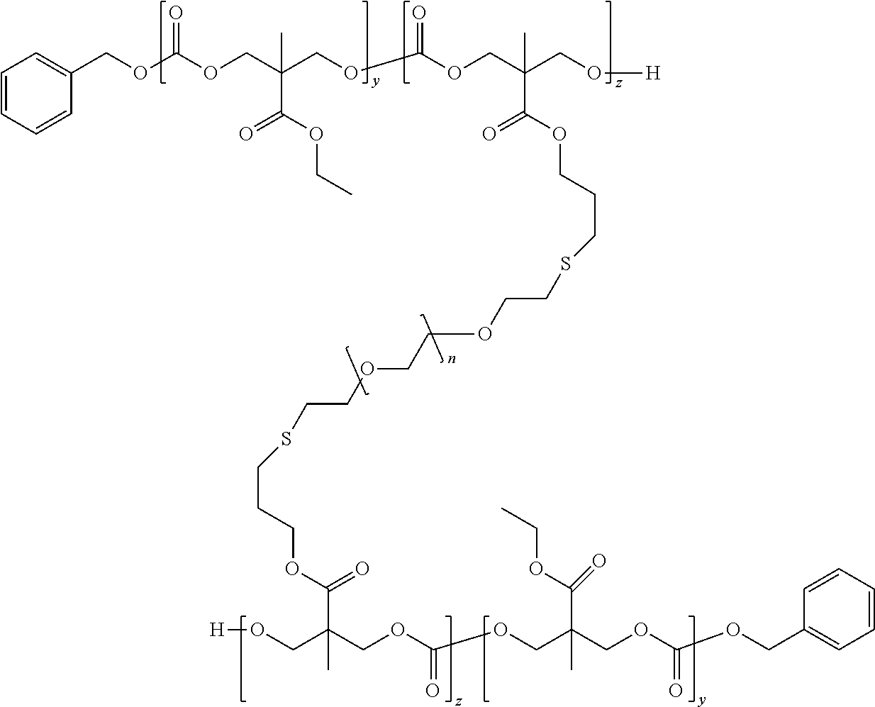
C1=CC=CC(COC(OCC(COC(OCC(CO[H])(C)C(OCCCSCCOCCOCCSCCCOC(=O)C(C)(CO[H])COC(=O)OCC(C(=O)OCC)(COC(=O)OCC2=CC=CC=C2)C)=O)=O)(C(OCC)=O)C)=O)=C1
